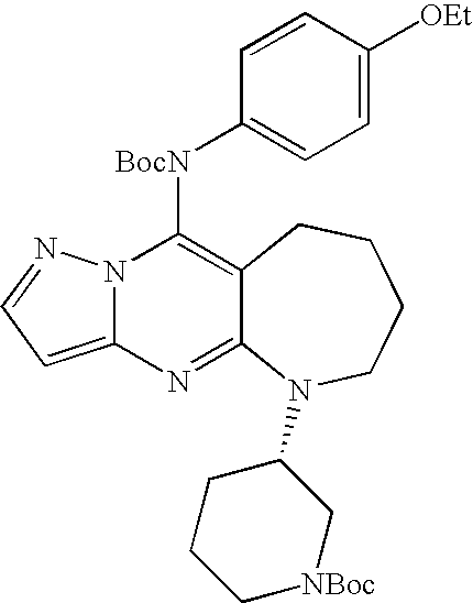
N12C(=CC=N1)N=C1C(=C2[BocN]C2=CC=C([OEt])C=C2)CCCCN1C1CCC[NBoc]C1
